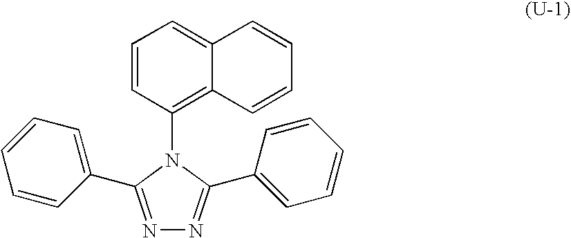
N1=C(C2=CC=CC=C2)N(C2=C3C(=CC=C2)C=CC=C3)C(C2=CC=CC=C2)=N1
